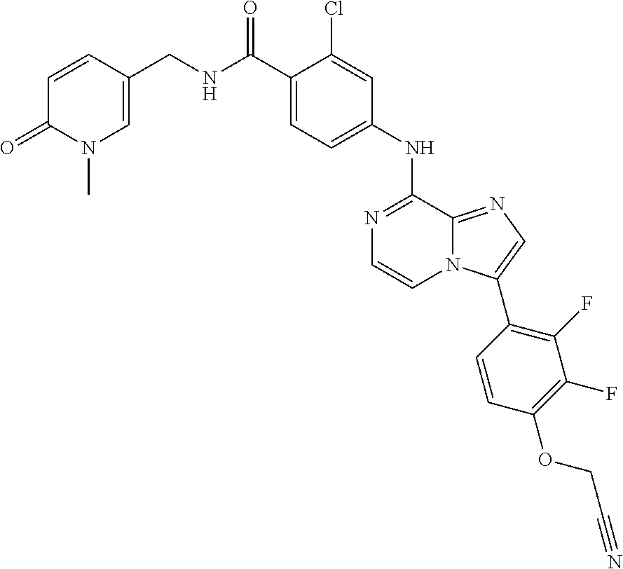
C1(CNC(C2=CC=C(NC3=NC=CN4C3=NC=C4C3=C(F)C(F)=C(OCC#N)C=C3)C=C2Cl)=O)=CN(C)C(=O)C=C1
